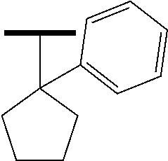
C1CCC(C(C)C)(C2=CC=CC=C2)C1
